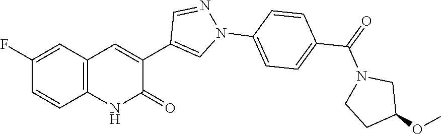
C1(F)=CC2=C(C=C1)NC(=O)C(C1=CN(C3=CC=C(C(N4CCC(OC)C4)=O)C=C3)N=C1)=C2
